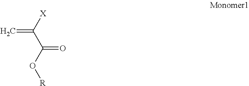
[X]C(C(O[R])=O)=C
